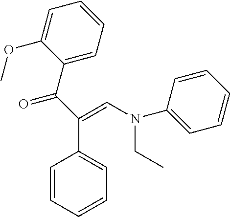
C1=CC=CC=C1C(C(C1=CC=CC=C1OC)=O)=CN(C1=CC=CC=C1)CC
